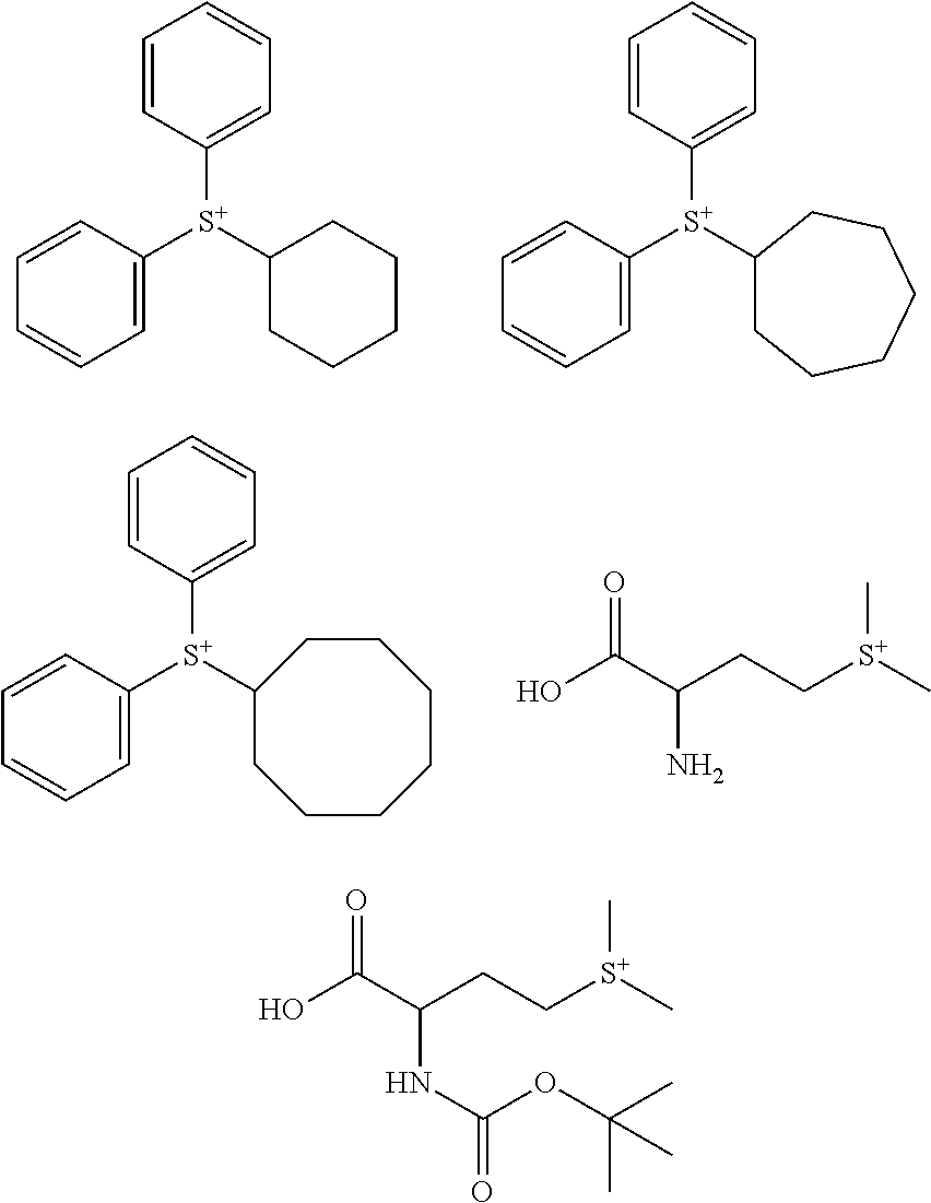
C1=CC([S+](C2CCCCC2)C2=CC=CC=C2)=CC=C1.C1=CC([S+](C2CCCCCC2)C2=CC=CC=C2)=CC=C1.C1=CC([S+](C2CCCCCCC2)C2=CC=CC=C2)=CC=C1.C(CC[S+](C)C)(N)C(O)=O.C(CC[S+](C)C)(NC(=O)OC(C)(C)C)C(O)=O
